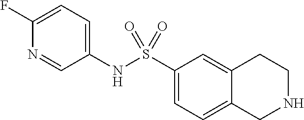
C1(NS(C2=CC=C3C(=C2)CCNC3)(=O)=O)=CC=C(F)N=C1
